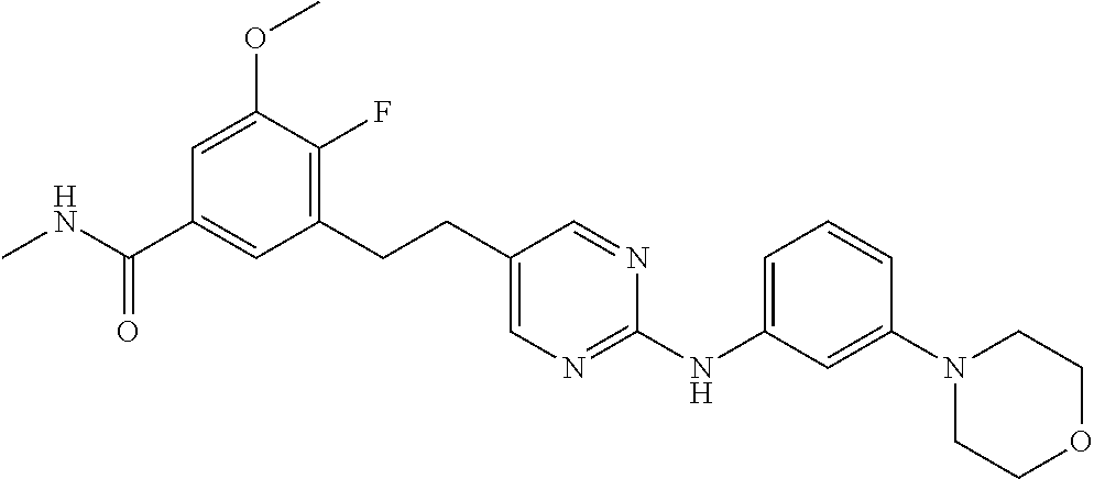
C1(CCC2=CN=C(NC3=CC=CC(N4CCOCC4)=C3)N=C2)=C(F)C(OC)=CC(C(NC)=O)=C1
